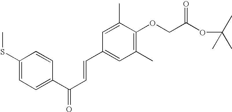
C1(SC)=CC=C(C(C=CC2=CC(C)=C(OCC(OC(C)(C)C)=O)C(C)=C2)=O)C=C1
